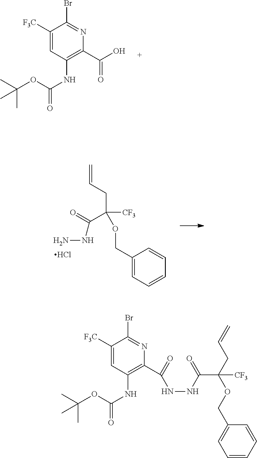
C(C1=C(NC(OC(C)(C)C)=O)C=C([F3C])C(Br)=N1)(=O)O.C1(C(=O)NNC(C(OCC2=CC=CC=C2)(CC=C)[CF3])=O)=C(NC(OC(C)(C)C)=O)C=C([F3C])C(Br)=N1.C(C(CC=C)([CF3])OCC1=CC=CC=C1)(=O)NN.Cl
